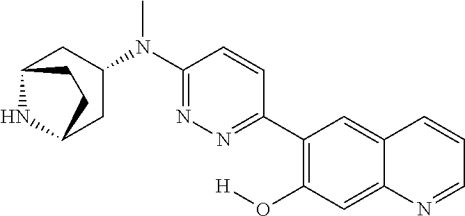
N(C)(C1=NN=C(C2=C(O[H])C=C3C(=C2)C=CC=N3)C=C1)C1CC2NC(C1)CC2
